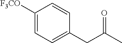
C1([F3CO])=CC=C(CC(C)=O)C=C1
